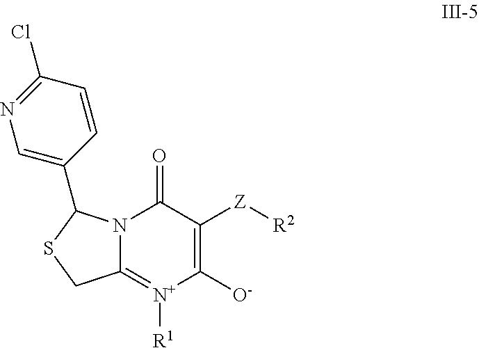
C12=[N+]([R1])C([O-])=C([Z][R2])C(=O)N1C(C1=CN=C(Cl)C=C1)SC2
